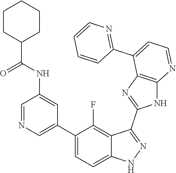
C1=NC=C(C2=CC=C3C(=C2F)C(C2=NC4=C(N2)N=CC=C4C2=NC=CC=C2)=NN3)C=C1NC(=O)C1CCCCC1
